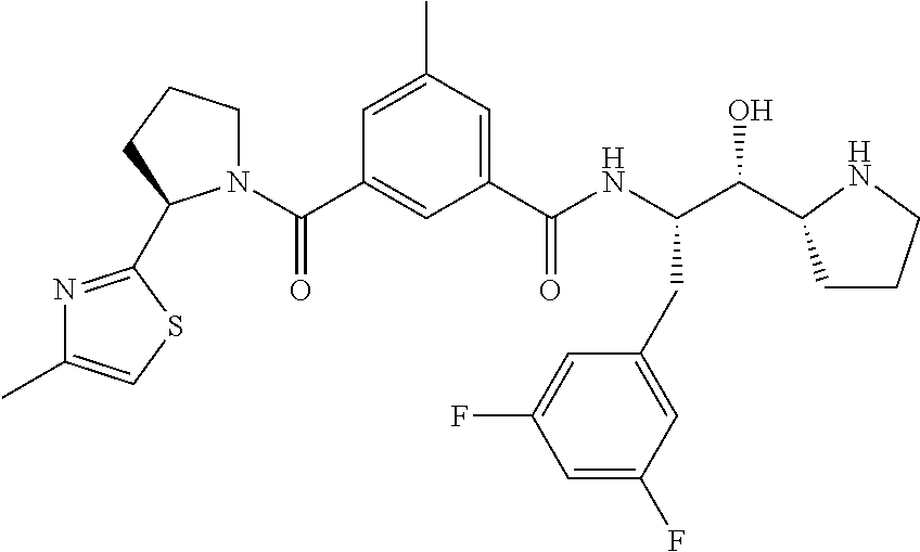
C1=C(C)C=C(C(NC(C(O)C2CCCN2)CC2=CC(F)=CC(F)=C2)=O)C=C1C(=O)N1CCCC1C1=NC(C)=CS1
